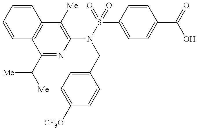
C1=CC=CC2=C1C(C([Me])[Me])=NC(N(CC1=CC=C([CF3O])C=C1)S(C1=CC=C(C(O)=O)C=C1)(=O)=O)=C2[Me]
